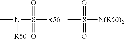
CN(S([R56])(=O)=O)[R50].CS([N(R50)2])(=O)=O
